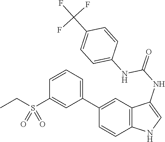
C12=C(C=C(C3=CC=CC(S(CC)(=O)=O)=C3)C=C1)C(NC(=O)NC1=CC=C(C(F)(F)F)C=C1)=CN2
